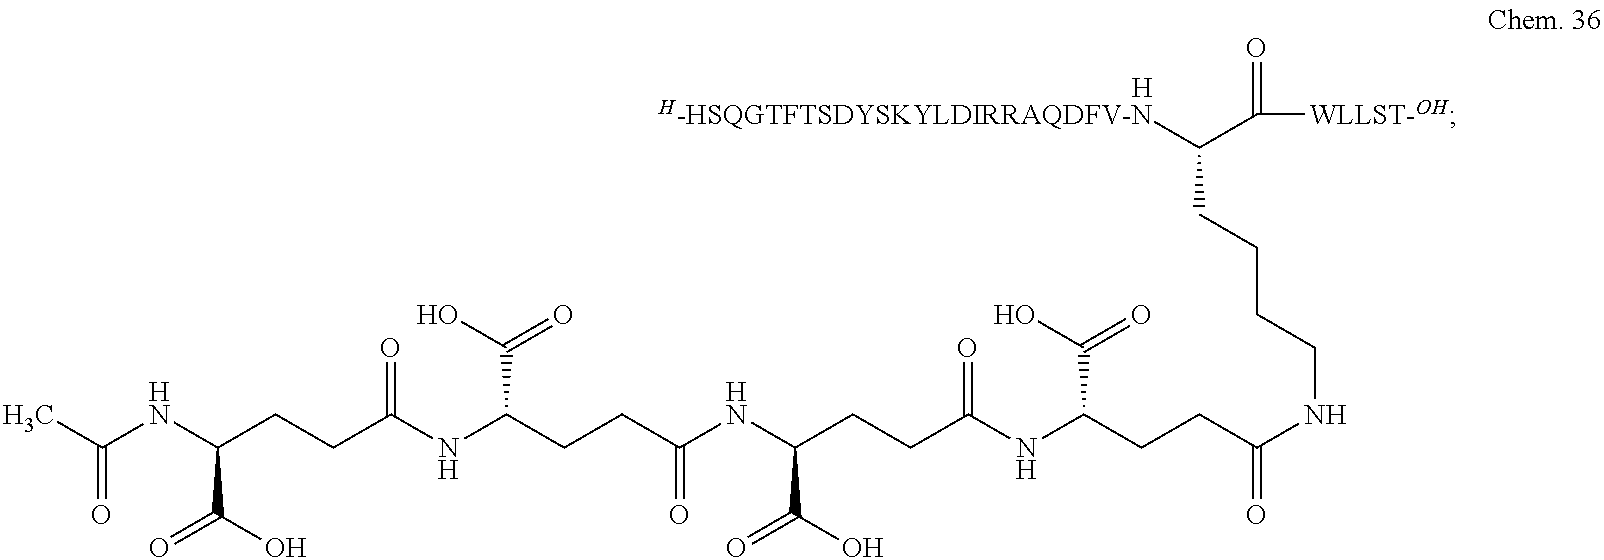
[H].C([H-HSQGTFTSDYSKYLDIRRAQDFV-N])(C([WLLST-OH])=O)CCCCNC(CCC(NC(CCC(NC(CCC(NC(CCC(NC(C)=O)C(O)=O)=O)C(O)=O)=O)C(O)=O)=O)C(O)=O)=O
